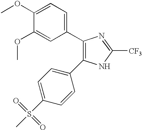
C1=C(OC)C(OC)=CC(C2=C(C3=CC=C(S(C)(=O)=O)C=C3)NC([CF3])=N2)=C1
